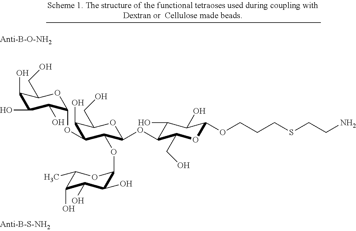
C1(O)C(O)C(O)C(OC2C(O)C(CO)OC(OC3C(O)C(O)C(OCCCSCCN)OC3CO)C2OC2C(O)C(O)C(O)C(C)O2)OC1CO
